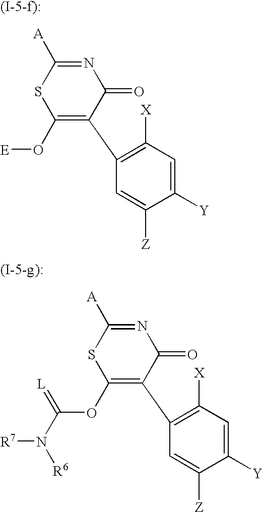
C1(O[E])=C(C2=C([X])C=C([Y])C([Z])=C2)C(=O)N=C([A])S1.C1(OC(N([R6])[R7])=[L])=C(C2=C([X])C=C([Y])C([Z])=C2)C(=O)N=C([A])S1
